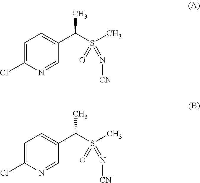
C1=C(Cl)N=CC(C(S(=O)(C)=N[CN])C)=C1.C1=C(Cl)N=CC(C(S(=O)(C)=N[CN])C)=C1
